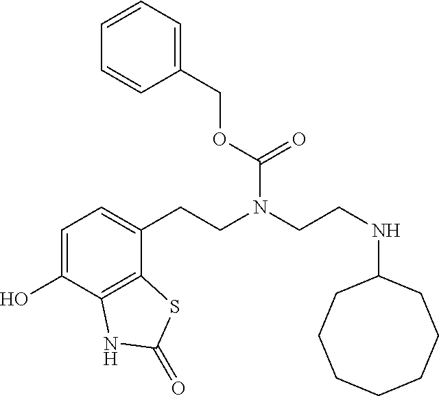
C1=C(O)C2=C(C(CCN(CCNC3CCCCCCC3)C(=O)OCC3=CC=CC=C3)=C1)SC(=O)N2
